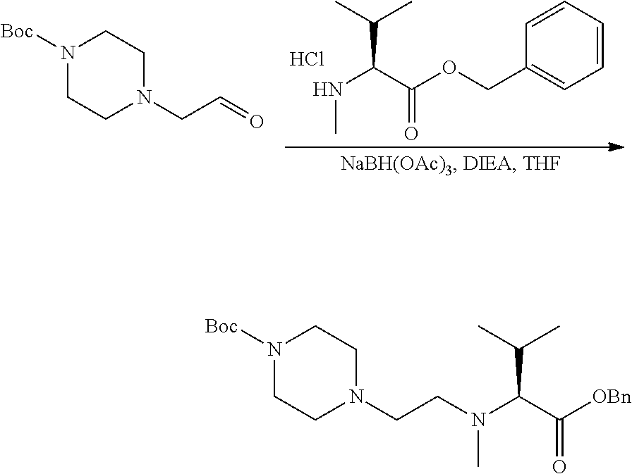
C1=CC=CC=C1COC(C(NC)C(C)C)=O.Cl.N1([Boc])CCN(CC=O)CC1.N1([Boc])CCN(CCN(C(C([OBn])=O)C(C)C)C)CC1
